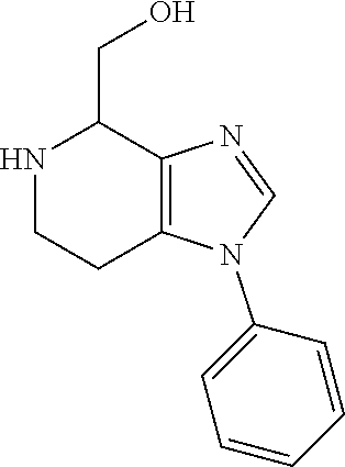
N1CCC2=C(C1CO)N=CN2C1=CC=CC=C1
